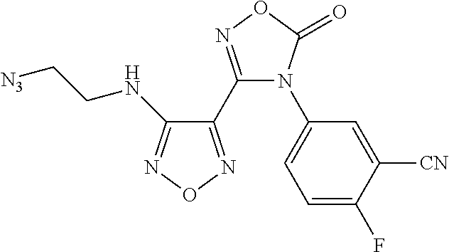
C1(C2=NON=C2NCC[N3])=NOC(=O)N1C1=CC=C(F)C([CN])=C1
